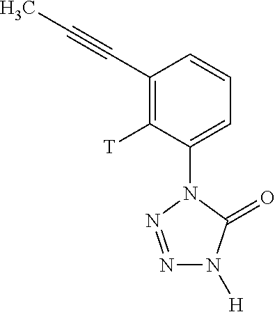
C1(C#CC)=C([T])C(N2C(=O)N([H])N=N2)=CC=C1
